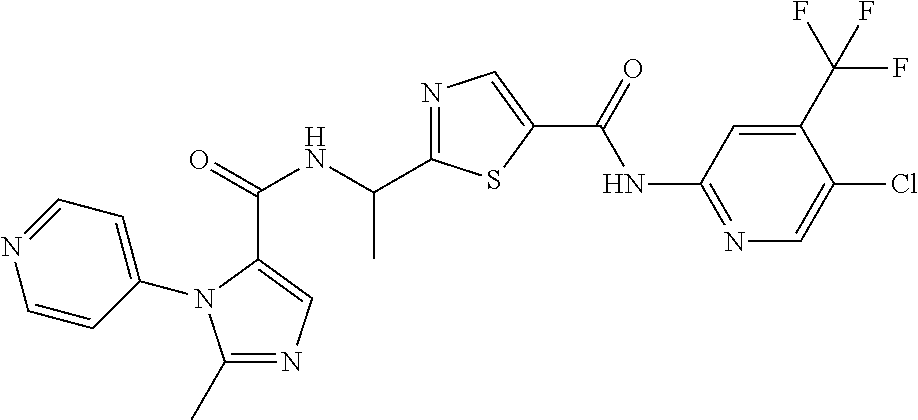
C(=O)(NC(C1=NC=C(C(NC2=NC=C(Cl)C(C(F)(F)F)=C2)=O)S1)C)C1=CN=C(C)N1C1=CC=NC=C1
